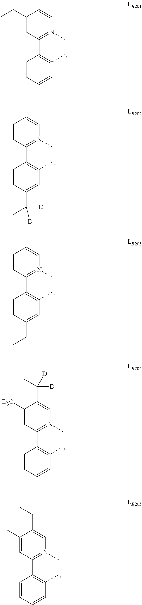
C1=CN(C)=C(C2=C(C)C=CC=C2)C=C1CC.C1=CN(C)=C(C2=C(C)C=C(C(C)([D])[D])C=C2)C=C1.C1=CN(C)=C(C2=C(C)C=C(CC)C=C2)C=C1.C1(C([D])([D])C)=CN(C)=C(C2=C(C)C=CC=C2)C=C1[D3C].C1(CC)=CN(C)=C(C2=C(C)C=CC=C2)C=C1C
